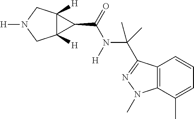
C12([H])C([H])(CN([H])C1)C2C(=O)N(C(C1=NN(C)C2=C1C=CC=C2C)(C)C)[H]
